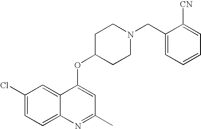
C1(Cl)=CC=C2C(=C1)C(OC1CCN(CC3=CC=CC=C3[CN])CC1)=CC(C)=N2
